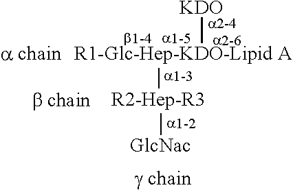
[KDO][R1-Glc-Hep-KDO-Lipid A][R2-Hep-R3][GlcNac]
